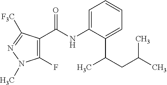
C1=C(NC(=O)C2=C(F)N(C)N=C2[F3C])C(C(CC(C)C)C)=CC=C1
